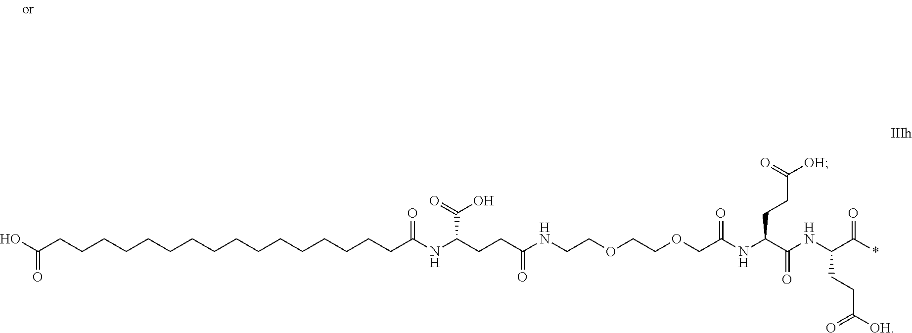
OC(CCCCCCCCCCCCCCCCC(NC(CCC(NCCOCCOCC(=O)NC(CCC([OH])=O)C(=O)NC(C(*)=O)CCC([OH])=O)=O)C(=O)O)=O)=O
